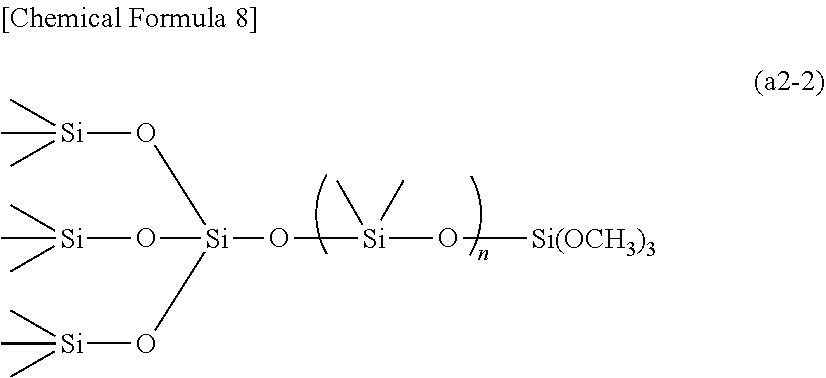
O([Si](O[Si](C)(C)C)(O[Si](C)(C)C)O[Si](C)(C)C)[Si](O[Si(OCH3)3])(C)C
